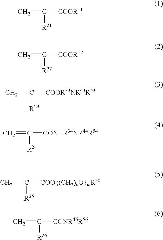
C([COOR11])(=C)[R21].C([COOR12])(=C)[R22].C([COOR33NR43R53])(=C)[R23].C([CONHR34NR44R54])(=C)[R24].C([COO{(CH2)nO}mR35])(=C)[R25].C([CONR46R56])(=C)[R26]
